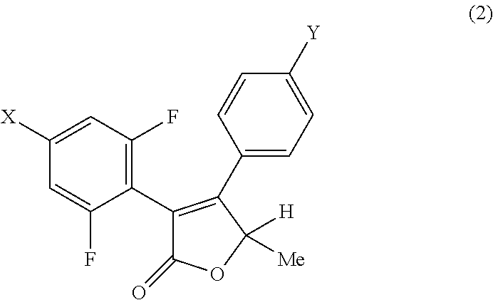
C1(C2=C(C3=CC=C([Y])C=C3)C([Me])([H])OC2=O)=C(F)C=C([X])C=C1F
